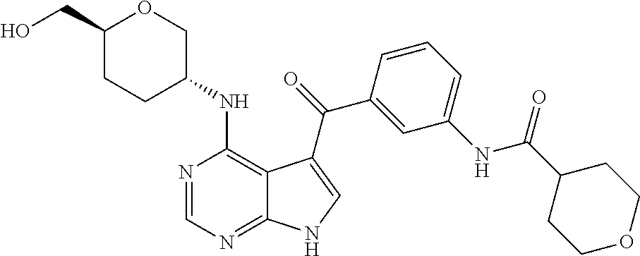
C1=C(NC(C2CCOCC2)=O)C=C(C(=O)C2=CNC3=NC=NC(NC4COC(CO)CC4)=C32)C=C1
